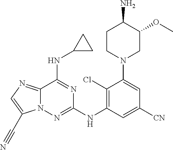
NC1CCN(C2=CC([CN])=CC(NC3=NN4C(=NC=C4C#N)C(NC4CC4)=N3)=C2Cl)CC1OC
